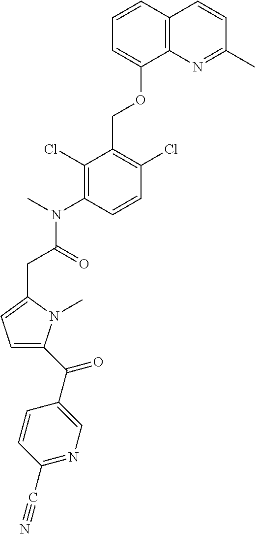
C1=CC2=C(C(OCC3=C(Cl)C=CC(N(C)C(=O)CC4=CC=C(C(C5=CN=C(C#N)C=C5)=O)N4C)=C3Cl)=C1)N=C(C)C=C2
